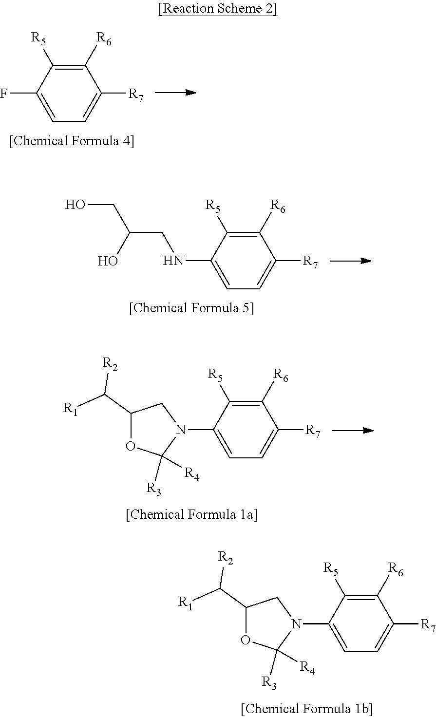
C1([R6])=C([R5])C(F)=CC=C1[R7].C1([R6])=C([R5])C(NCC(CO)O)=CC=C1[R7].C1([R6])=C([R5])C(N2CC(C([R1])[R2])OC2([R4])[R3])=CC=C1[R7].C1([R6])=C([R5])C(N2CC(C([R1])[R2])OC2([R4])[R3])=CC=C1[R7]
